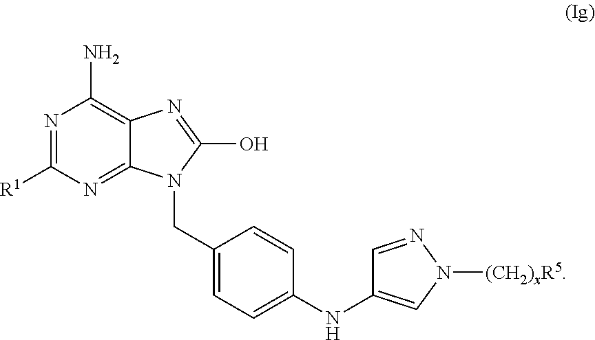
N1=C([R1])N=C2C(=C1N)N=C(O)N2CC1=CC=C(NC2=CN([(CH2)xR5])N=C2)C=C1
